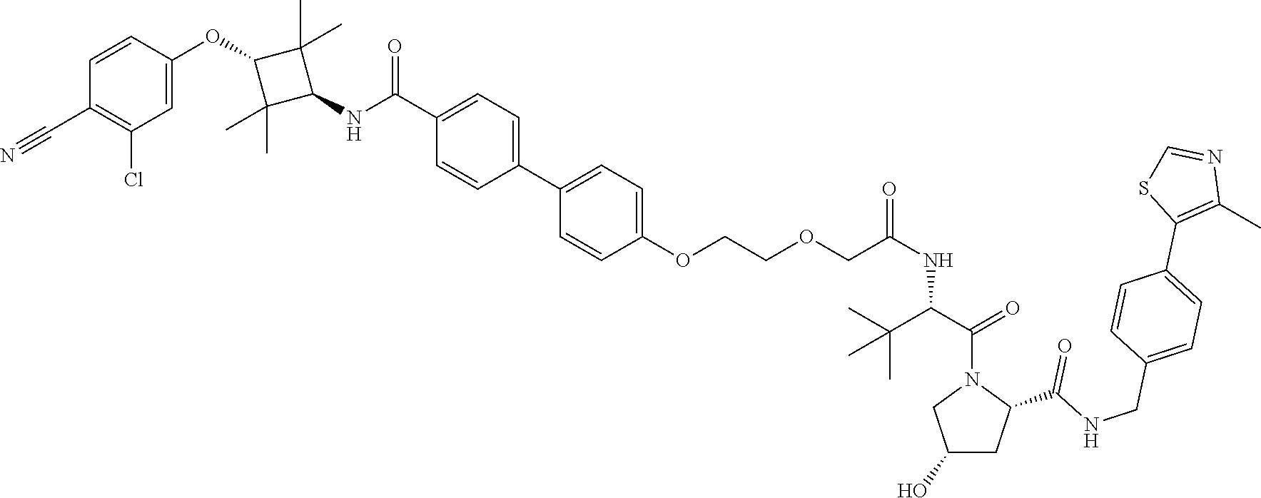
C1(C(=O)NC2C(C)(C)C(OC3=CC(Cl)=C(C#N)C=C3)C2(C)C)=CC=C(C2=CC=C(OCCOCC(NC(C(=O)N3CC(O)CC3C(NCC3=CC=C(C4=C(C)N=CS4)C=C3)=O)C(C)(C)C)=O)C=C2)C=C1
